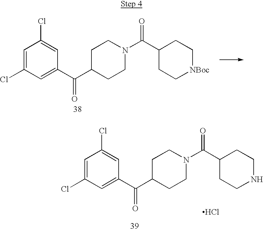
C1=C(Cl)C=C(C(C2CCN(C(=O)C3CC[NBoc]CC3)CC2)=O)C=C1Cl.C1=C(Cl)C=C(C(C2CCN(C(C3CCNCC3)=O)CC2)=O)C=C1Cl.Cl
